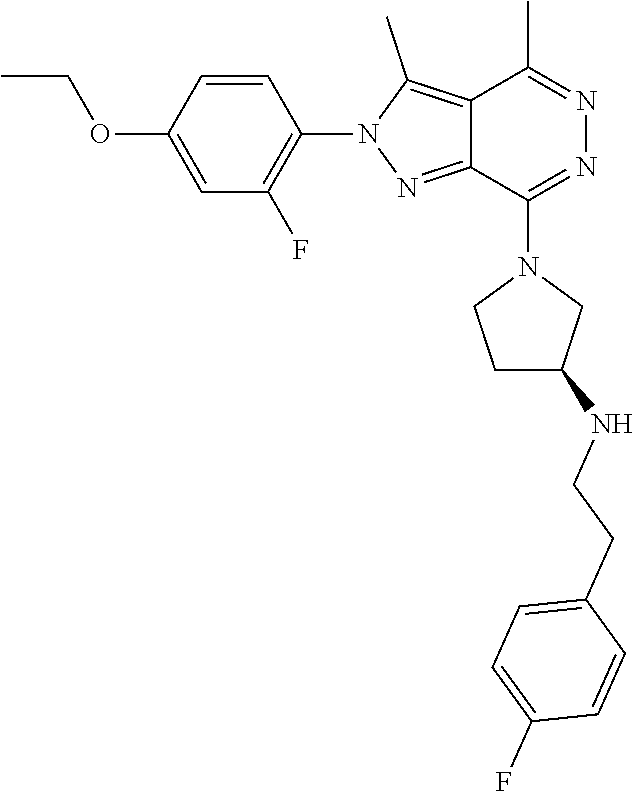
C12=C(C)N(C3=C(F)C=C(OCC)C=C3)N=C1C(N1CCC(NCCC3=CC=C(F)C=C3)C1)=NN=C2C
